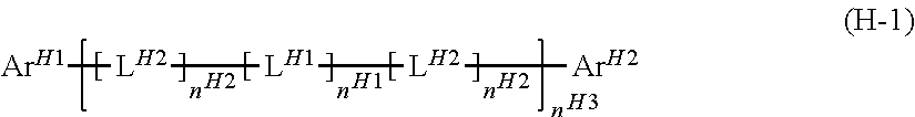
[ArH1][LH2][LH1][LH2][ArH2].[H2].[H1].[H2].[H3]
